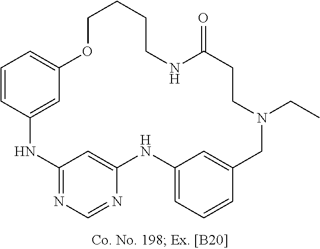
N1C2=NC=NC(=C2)NC2=CC=CC(=C2)CN(CC)CCC(=O)NCCCCOC2=CC=CC1=C2
